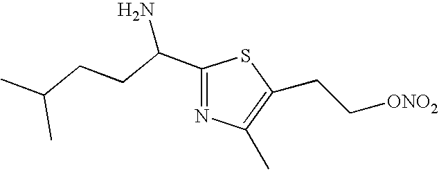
CC(CCC(C1=NC(C)=C(CC[ONO2])S1)N)C
